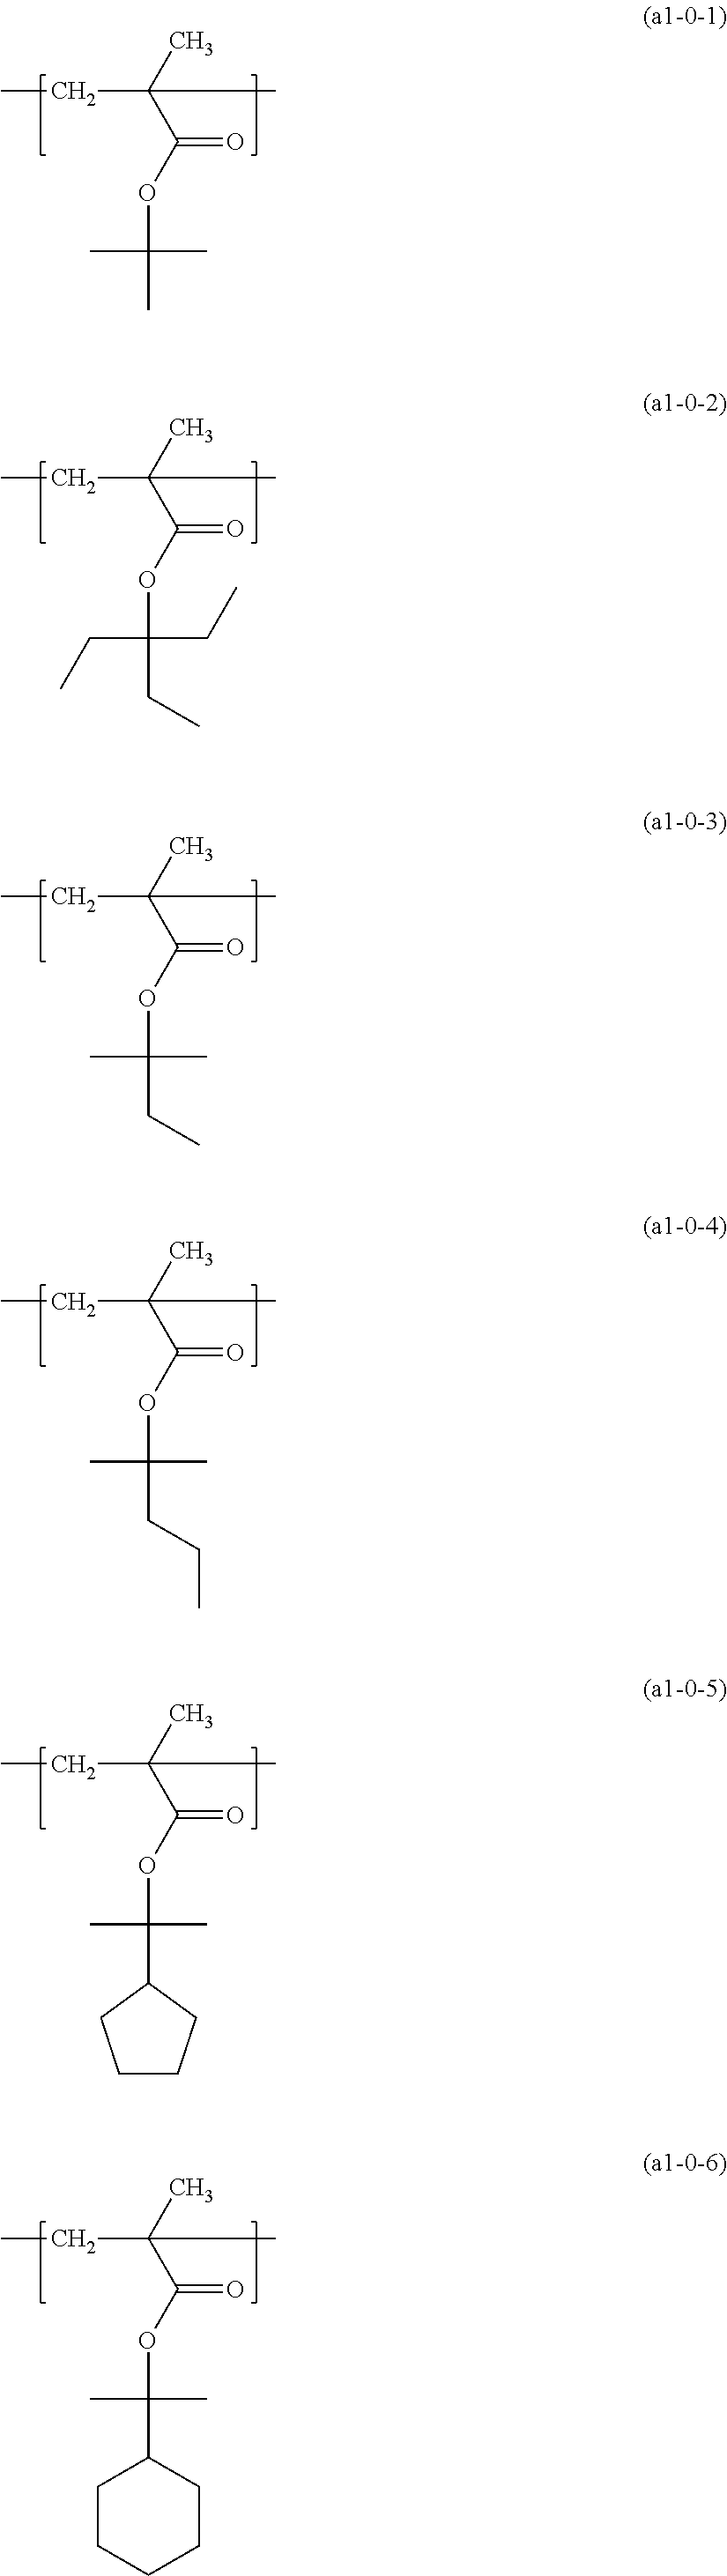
C(C(C)(C)C(OC(C)(C)C)=O)C.C(C(C)(C)C(OC(CC)(CC)CC)=O)C.C(C(C)(C)C(OC(C)(C)CC)=O)C.C(C(C)(C)C(OC(C)(C)CCC)=O)C.C(C(C)(C)C(OC(C)(C)C1CCCC1)=O)C.C(C(C)(C)C(OC(C)(C)C1CCCCC1)=O)C
